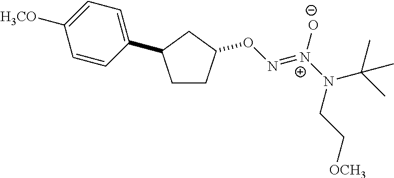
C1CC(ON=[N+](N(C(C)(C)C)CC[OCH3])[O-])CC1C1=CC=C([H3CO])C=C1
